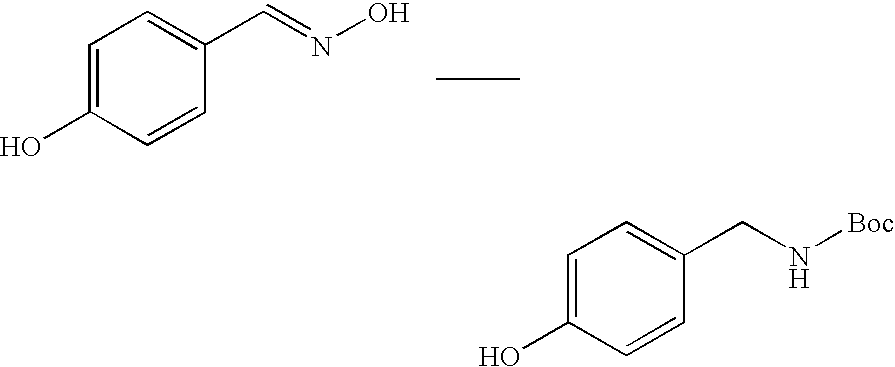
C1=C(O)C=CC(C=NO)=C1.C1=C(O)C=CC(CN[Boc])=C1
